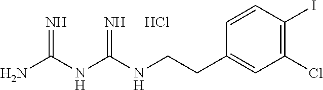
C1=CC(CCNC(NC(N)=N)=N)=CC(Cl)=C1I.Cl
